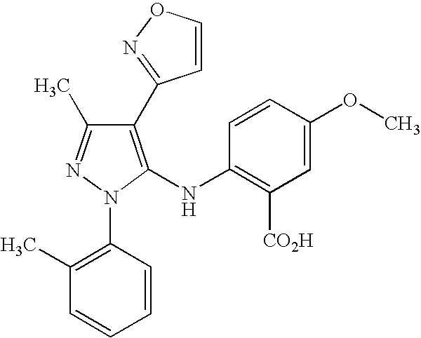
C1(C2=NOC=C2)=C(NC2=C([CO2H])C=C(OC)C=C2)N(C2=C(C)C=CC=C2)N=C1C
